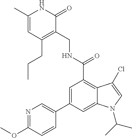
C1(C)=CC(CCC)=C(CNC(=O)C2=C3C(=CC(C4=CN=C(OC)C=C4)=C2)N(C(C)C)C=C3Cl)C(=O)N1
